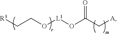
[R3]CCO[L1]OC(C[A])=O
